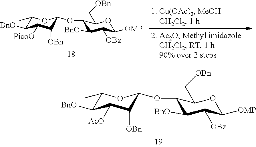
C1(OC2C([OBn])C([PicoO])C([BnO])C(C)O2)C([BnO])C([OBz])C([OMP])OC1C[OBn].C1(OC2C([OBn])C([AcO])C([BnO])C(C)O2)C([BnO])C([OBz])C([OMP])OC1C[OBn]
